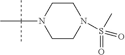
C1CN(C(C)(C)C)CCN1S(=O)(C)=O
